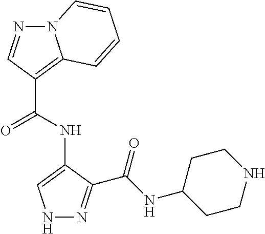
N1N=C(C(NC2CCNCC2)=O)C(NC(C2=C3N(N=C2)C=CC=C3)=O)=C1
